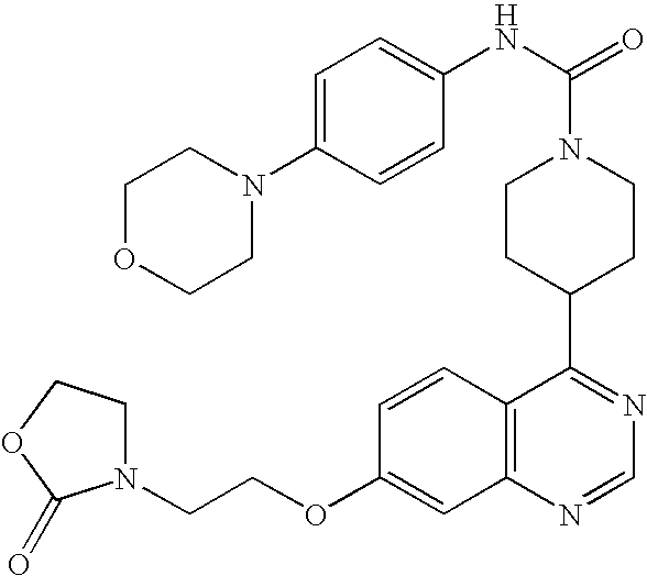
C1CC(C2=NC=NC3=C2C=CC(OCCN2CCOC2=O)=C3)CCN1C(=O)NC1=CC=C(N2CCOCC2)C=C1
